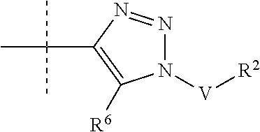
N1([V][R2])N=NC(C(C)(C)C)=C1[R6]
